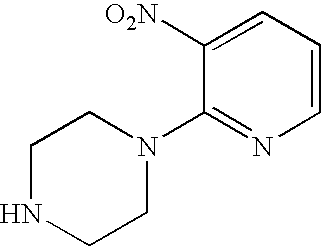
C1=CC=C([O2N])C(N2CCNCC2)=N1
